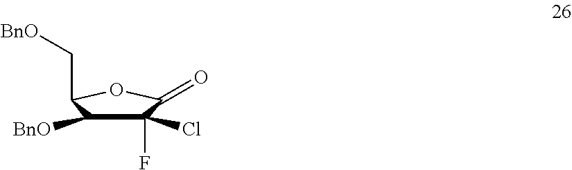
C1(F)(Cl)C([BnO])C(C[BnO])OC1=O
